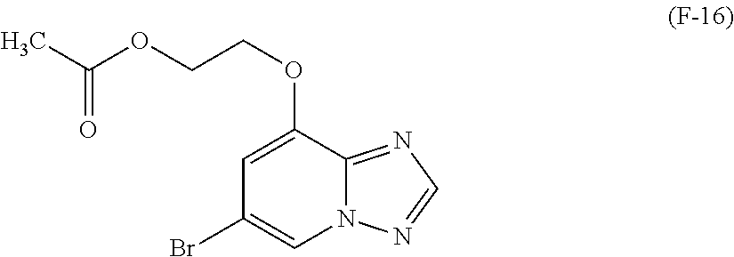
C1=C(OCCOC(C)=O)C2=NC=NN2C=C1Br
